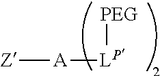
[Z][A][LP][PEG]
